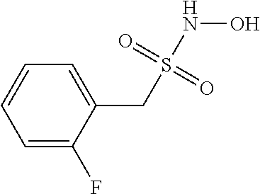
C1=C(F)C(CS(NO)(=O)=O)=CC=C1
